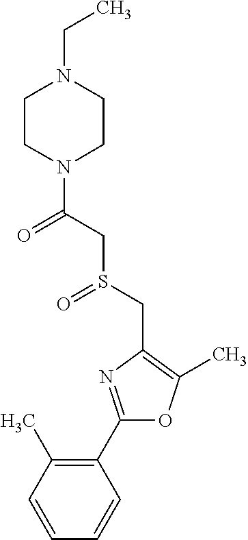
C1(C2=NC(CS(=O)CC(=O)N3CCN(CC)CC3)=C(C)O2)=C(C)C=CC=C1
